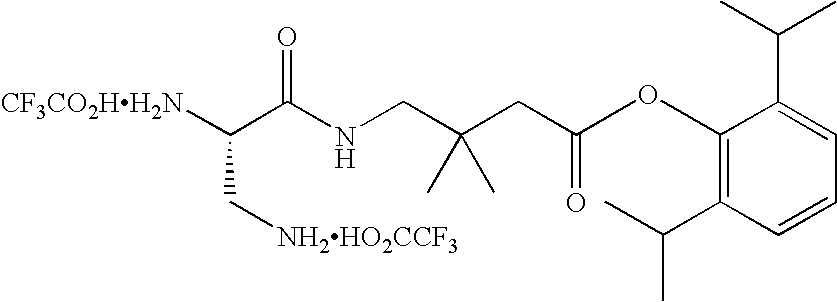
[CF3CO2HH2N]C(C(NCC(CC(=O)OC1=C(C(C)C)C=CC=C1C(C)C)(C)C)=O)C[NH2HO2CCF3]
